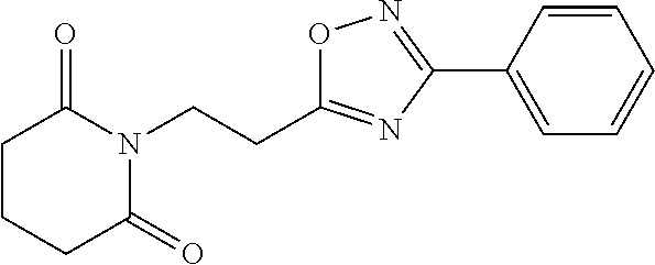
C1(CCN2C(=O)CCCC2=O)=NC(C2=CC=CC=C2)=NO1
